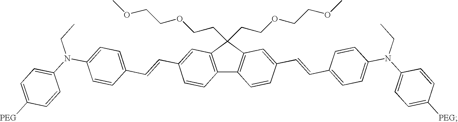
C12=C(C(CCOCCOC)(CCOCCOC)C3=C1C=CC(C=CC1=CC=C(N(CC)C4=CC=C([PEG])C=C4)C=C1)=C3)C=C(C=CC1=CC=C(N(CC)C3=CC=C([PEG])C=C3)C=C1)C=C2
